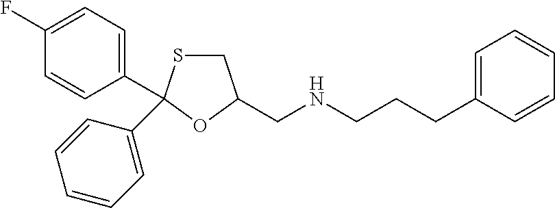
C1(C2(C3=CC=CC=C3)SCC(CNCCCC3=CC=CC=C3)O2)=CC=C(F)C=C1
